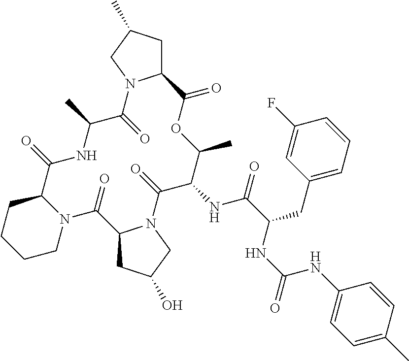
C12CC(C)CN1C(=O)C(C)NC(=O)C1CCCCN1C(=O)C1CC(O)CN1C(=O)C(NC(=O)C(CC1=CC=CC(F)=C1)NC(=O)NC1=CC=C(C)C=C1)C(C)OC2=O
